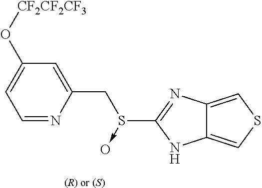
[(R) or (S)].C1=NC(CS(C2=NC3=CSC=C3N2)->O)=CC(O[CF2CF2CF3])=C1
